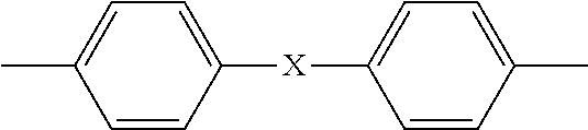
C1=CC([X]C2=CC=C(C)C=C2)=CC=C1C
